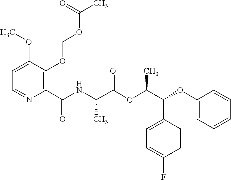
C1=C(OC)C(OCOC(C)=O)=C(C(NC(C(OC(C(C2=CC=C(F)C=C2)OC2=CC=CC=C2)C)=O)C)=O)N=C1
